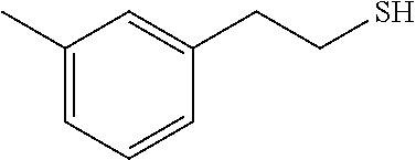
C1(C)=CC=CC(CCS)=C1
